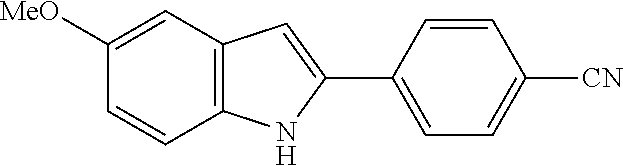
C12=C(C=C([MeO])C=C1)C=C(C1=CC=C([CN])C=C1)N2
